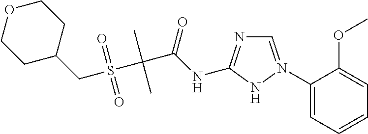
C(S(C(C(NC1=NC=N(C2=CC=CC=C2OC)N1)=O)(C)C)(=O)=O)C1CCOCC1
